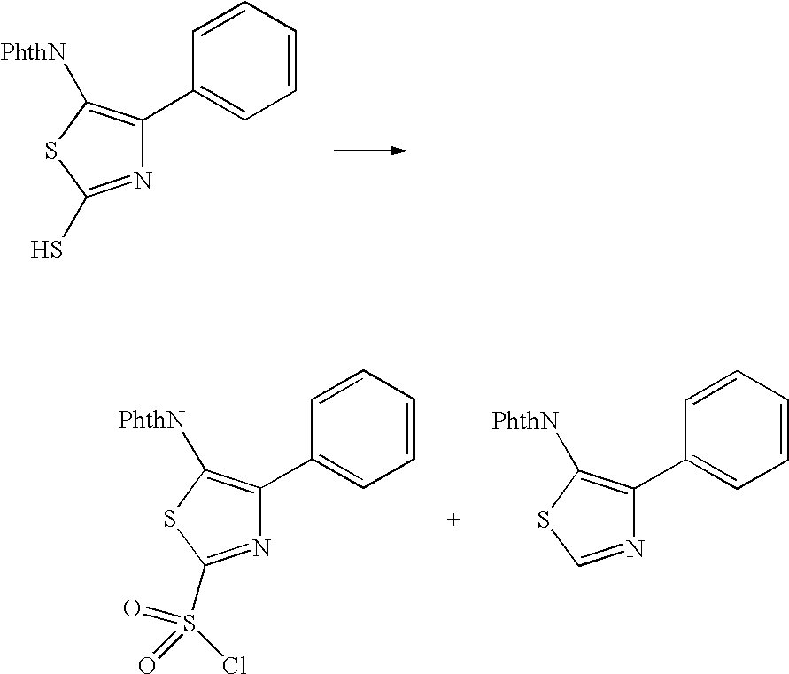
N1=C(S)SC([PhthN])=C1C1=CC=CC=C1.N1=C(S(Cl)(=O)=O)SC([PhthN])=C1C1=CC=CC=C1.N1=CSC([PhthN])=C1C1=CC=CC=C1
